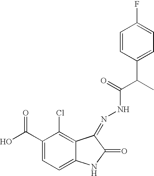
C1=CC(C(C)C(NN=C2C3=C(Cl)C(C(=O)O)=CC=C3NC2=O)=O)=CC=C1F
